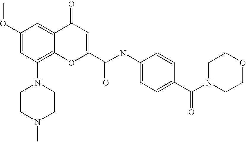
C1(OC)=CC(N2CCN(C)CC2)=C2C(=C1)C(=O)C=C(C(NC1=CC=C(C(N3CCOCC3)=O)C=C1)=O)O2
